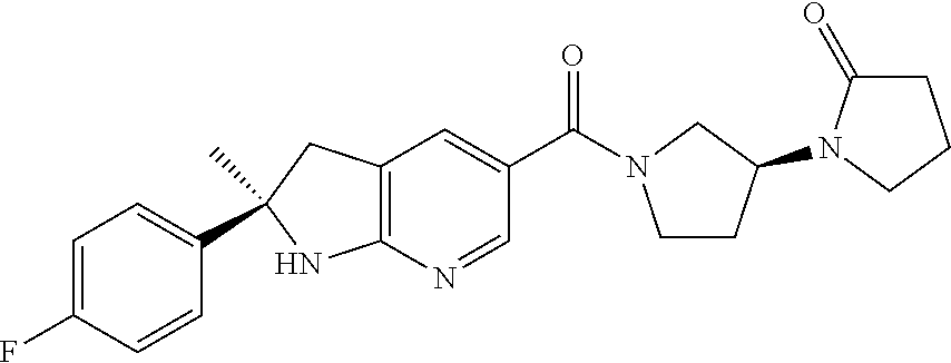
C(C1=CC2=C(N=C1)NC(C)(C1=CC=C(F)C=C1)C2)(=O)N1CCC(N2C(=O)CCC2)C1
